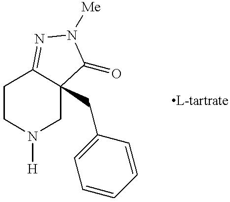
C1CN([H])CC2(CC3=CC=CC=C3)C1=NN([Me])C2=O
